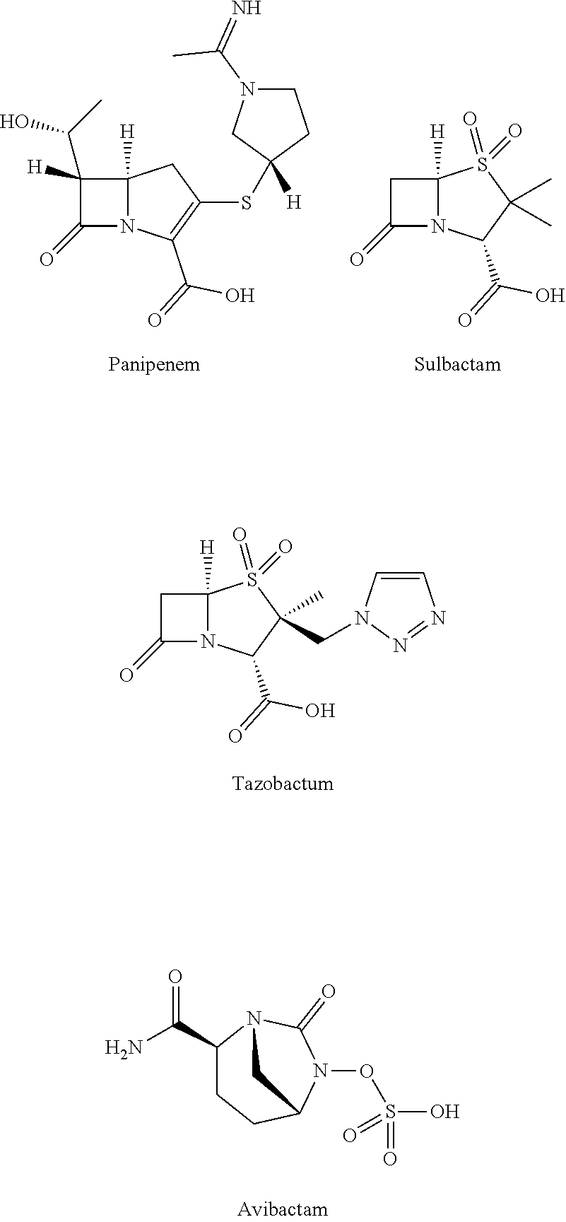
C1C(=O)N2C1([H])S(=O)(=O)C(C)(C)C2C(O)=O.C1([H])(C(C)O)C(=O)N2C1([H])CC(SC1([H])CCN(C(C)=N)C1)=C2C(O)=O.C1C(=O)N2C1([H])S(=O)(=O)C(C)(CN1C=CN=N1)C2C(O)=O.C1(C(N)=O)CCC2N(OS(O)(=O)=O)C(=O)N1C2
